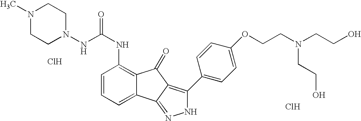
C1=CC=C2C(=C1NC(=O)NN1CCN(C)CC1)C(=O)C1=C(C3=CC=C(OCCN(CCO)CCO)C=C3)NN=C21.Cl.Cl
